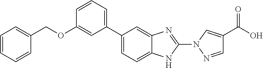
C1=C2C(=CC(C3=CC=CC(OCC4=CC=CC=C4)=C3)=C1)N=C(N1C=C(C(O)=O)C=N1)N2
